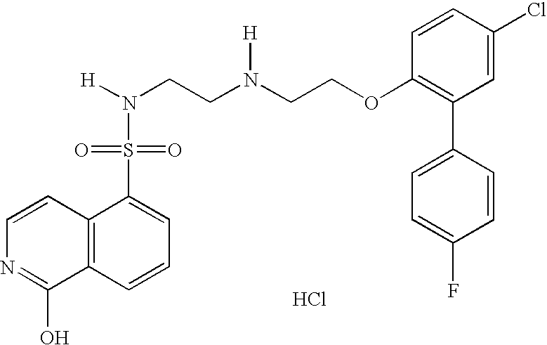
N(CCN(CCOC1=C(C2=CC=C(F)C=C2)C=C(Cl)C=C1)[H])([H])S(=O)(=O)C1=CC=CC2=C1C=CN=C2O.Cl
